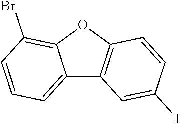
C12=CC=CC(Br)=C1OC1=C2C=C(I)C=C1
